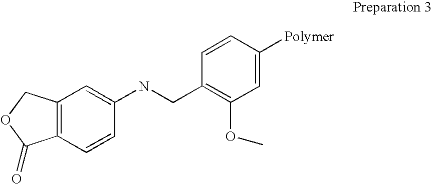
C12=C(C=CC(NCC3=C(OC)C=C([Polymer])C=C3)=C1)C(=O)OC2
